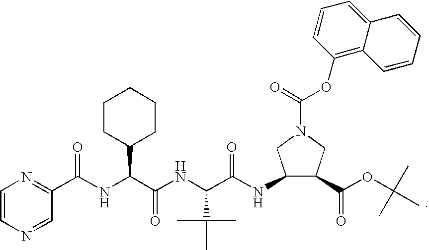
C1=CN=CC(C(NC(C2CCCCC2)C(=O)NC(C(C)(C)C)C(NC2C(C(OC(C)(C)C)=O)CN(C(=O)OC3=C4C(=CC=C3)C=CC=C4)C2)=O)=O)=N1
